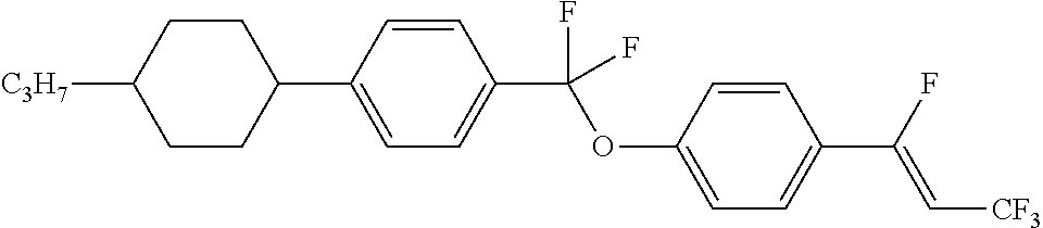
C1CC(C2=CC=C(C(OC3=CC=C(C(F)=C[CF3])C=C3)(F)F)C=C2)CCC1[C3H7]
